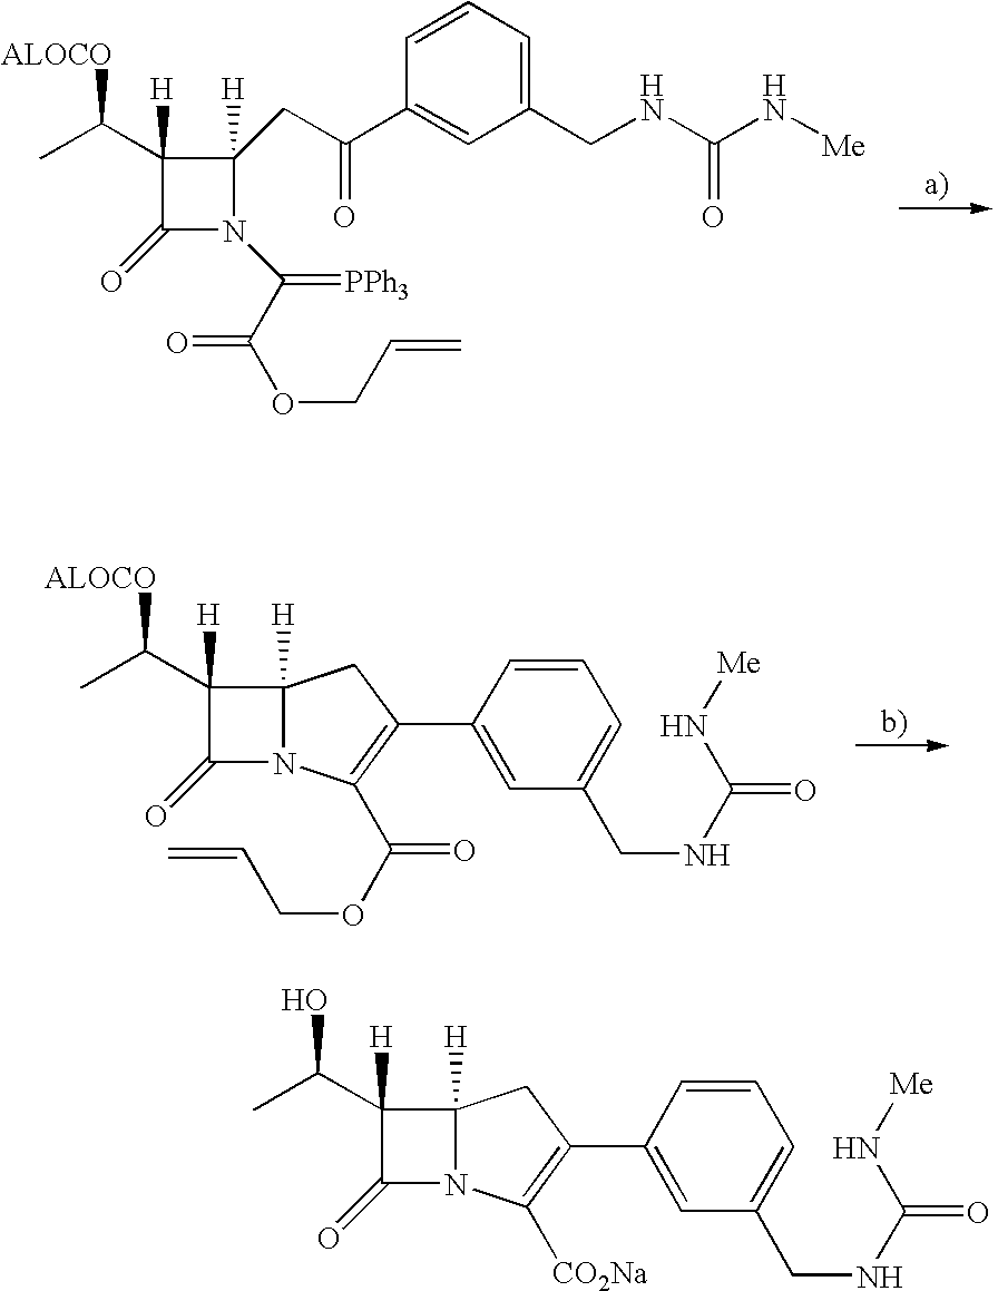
C1(=O)N(C(C(OCC=C)=O)=[PPh3])C(CC(=O)C2=CC(CNC(N[Me])=O)=CC=C2)([H])C1([H])C([ALOCO])C.C1(=O)N2C([H])(CC(C3=CC(CNC(=O)N[Me])=CC=C3)=C2C(=O)OCC=C)C1([H])C([ALOCO])C.C1(=O)N2C([H])(CC(C3=CC(CNC(=O)N[Me])=CC=C3)=C2[CO2Na])C1([H])C(O)C
